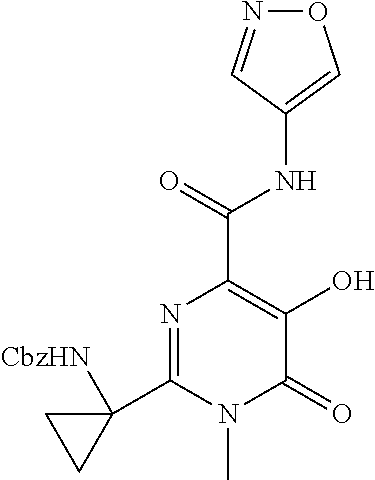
N1=C(C2([CbzHN])CC2)N(C)C(=O)C(O)=C1C(=O)NC1=CON=C1
